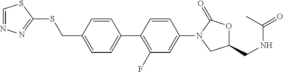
C1=C(C2=C(F)C=C(N3CC(CNC(=O)C)OC3=O)C=C2)C=CC(CSC2=NN=CS2)=C1
